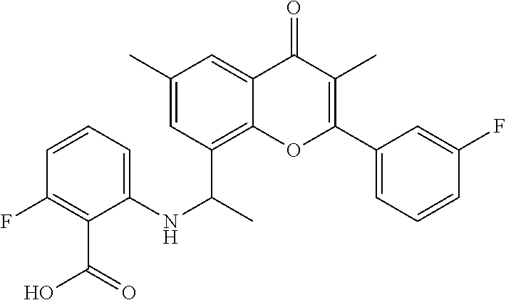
C1=C(C)C=C2C(=O)C(C)=C(C3=CC=CC(F)=C3)OC2=C1C(C)NC1=CC=CC(F)=C1C(O)=O
